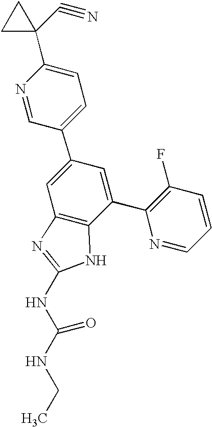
N1=CC(C2=CC3=C(C(C4=C(F)C=CC=N4)=C2)NC(NC(NCC)=O)=N3)=CC=C1C1(C#N)CC1
